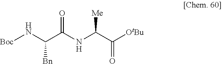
[Boc]NC([Bn])C(NC(C(=O)[OtBu])[Me])=O
